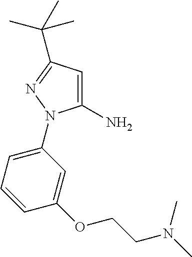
NC1=CC(C(C)(C)C)=NN1C1=CC=CC(OCCN(C)C)=C1
